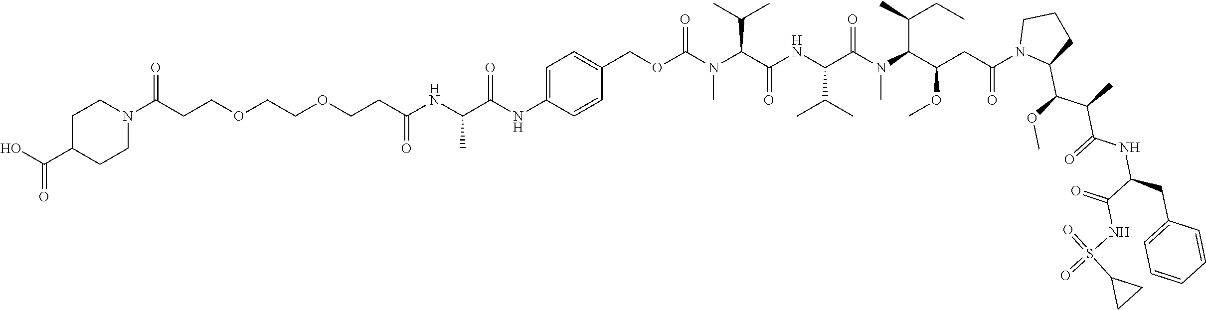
C1C(C(O)=O)CCN(C(CCOCCOCCC(NC(C(NC2=CC=C(COC(N(C(C(NC(C(N(C(C(CC(N3C(C(C(C)C(=O)NC(CC4=CC=CC=C4)C(=O)NS(=O)(=O)C4CC4)OC)CCC3)=O)OC)C(C)CC)C)=O)C(C)C)=O)C(C)C)C)=O)C=C2)=O)C)=O)=O)C1
